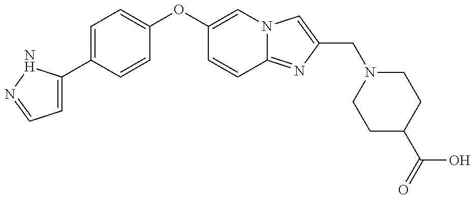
C1=C(C2=CC=C(OC3=CN4C(=NC(CN5CCC(C(O)=O)CC5)=C4)C=C3)C=C2)NN=C1
